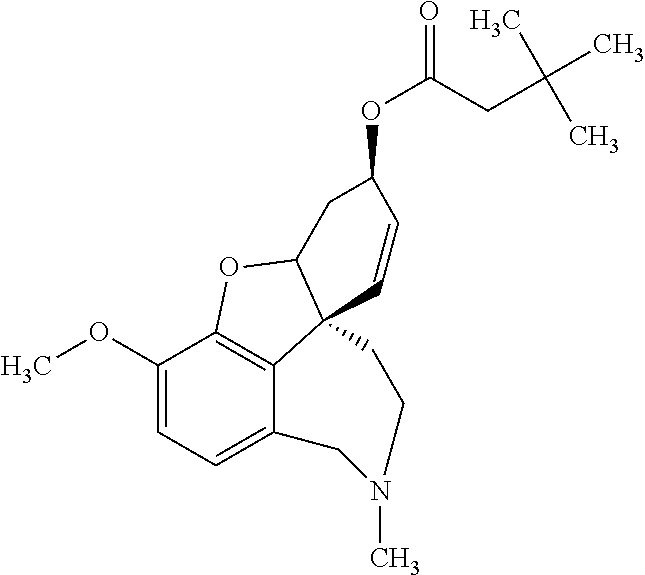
C1(OC)=CC=C2C3=C1OC1C3(C=CC(OC(=O)CC(C)(C)C)C1)CCN(C)C2
